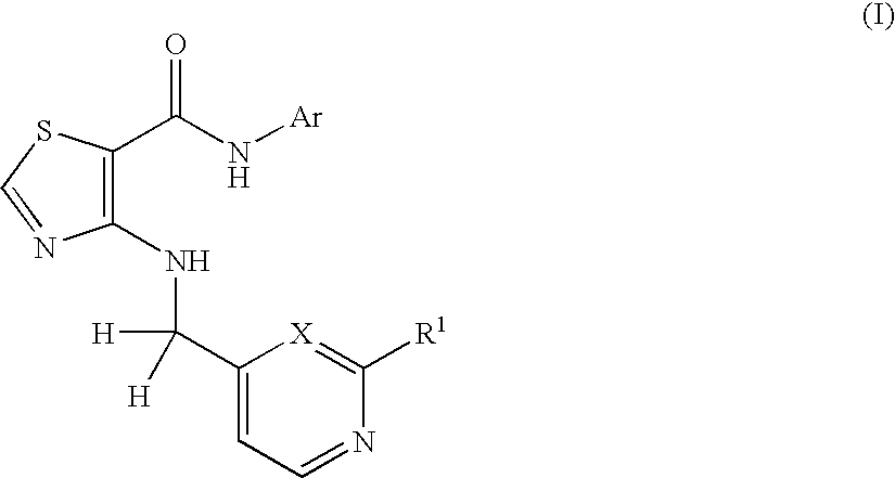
C1(NC([H])([H])C2=CC=NC([R1])=[X]2)=C(C(N[Ar])=O)SC=N1
